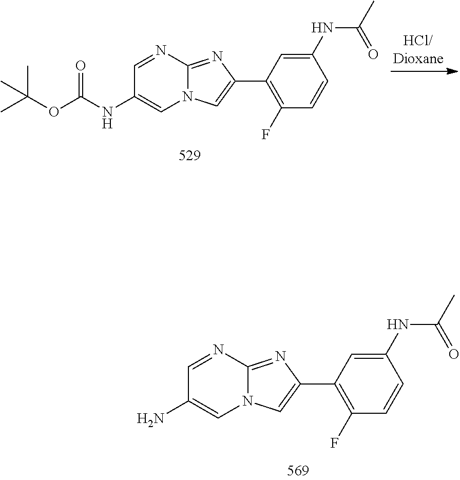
NC1=CN2C(=NC(C3=C(F)C=CC(NC(C)=O)=C3)=C2)N=C1.CC(OC(NC1=CN2C(=NC(C3=C(F)C=CC(NC(C)=O)=C3)=C2)N=C1)=O)(C)C
